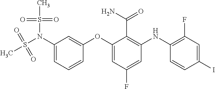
N(C1=CC=CC(OC2=CC(F)=CC(NC3=C(F)C=C(I)C=C3)=C2C(=O)N)=C1)(S(C)(=O)=O)S(C)(=O)=O
